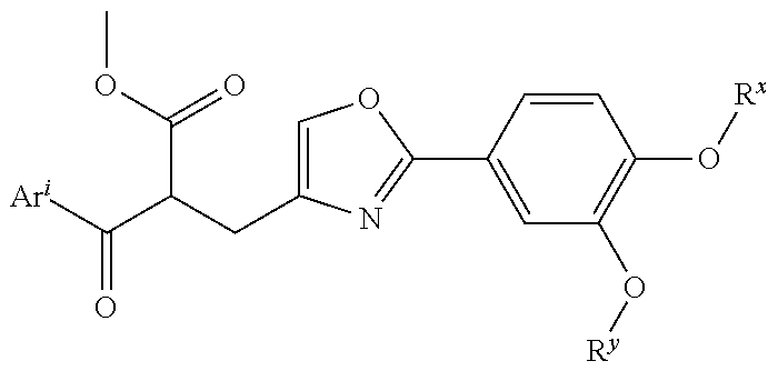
[Ari]C(C(CC1=COC(C2=CC(O[Ry])=C(O[Rx])C=C2)=N1)C(OC)=O)=O
